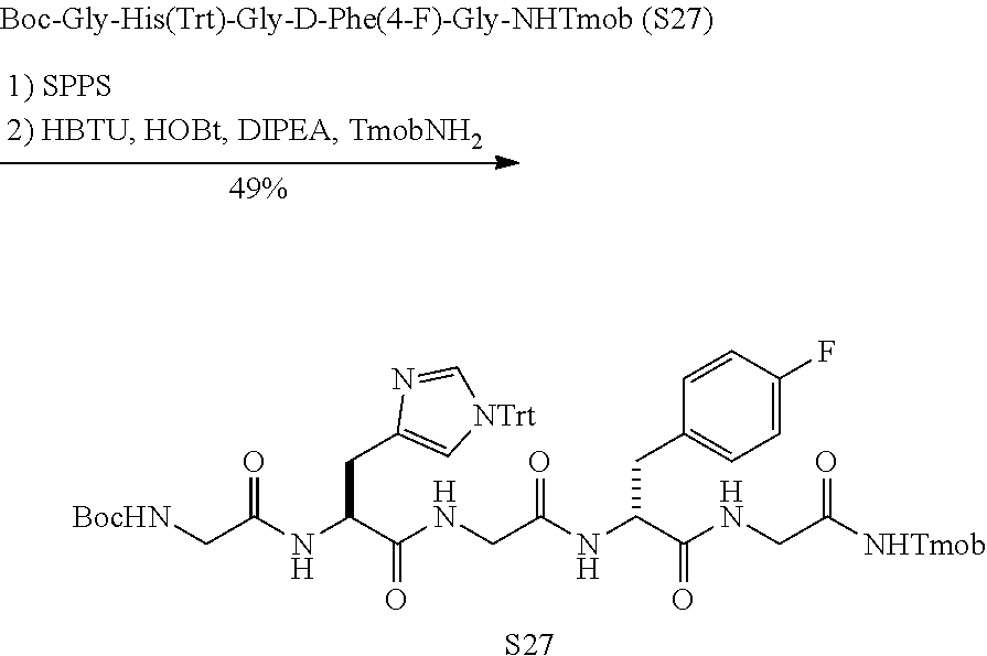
[BocHN]CC(NC(C(NCC(NC(C(NCC([NHTmob])=O)=O)CC1=CC=C(F)C=C1)=O)=O)CC1=C[NTrt]C=N1)=O.[S27]
